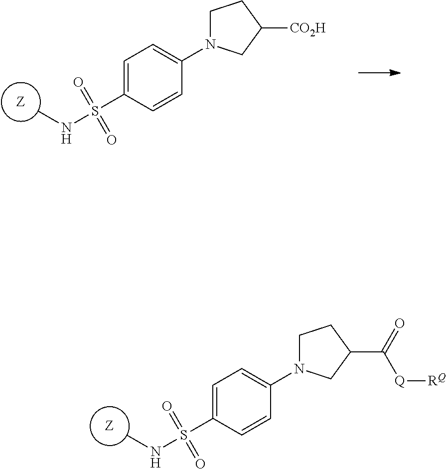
[Z].C1N(C2=CC=C(S(=O)(=O)NC)C=C2)CC(C(=O)[Q][RQ])C1.[Z].C1N(C2=CC=C(S(=O)(=O)NC)C=C2)CC([CO2H])C1
